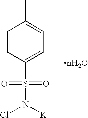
C1=CC(S(=O)(=O)N([K])Cl)=CC=C1C
